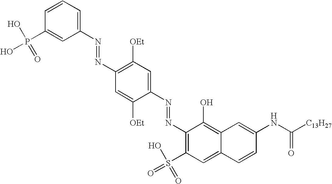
C1(N=NC2=C([OEt])C=C(N=NC3=C(S(=O)(O)=O)C=C4C(=C3O)C=C(NC([C13H27])=O)C=C4)C([OEt])=C2)=CC=CC(P(O)(O)=O)=C1
